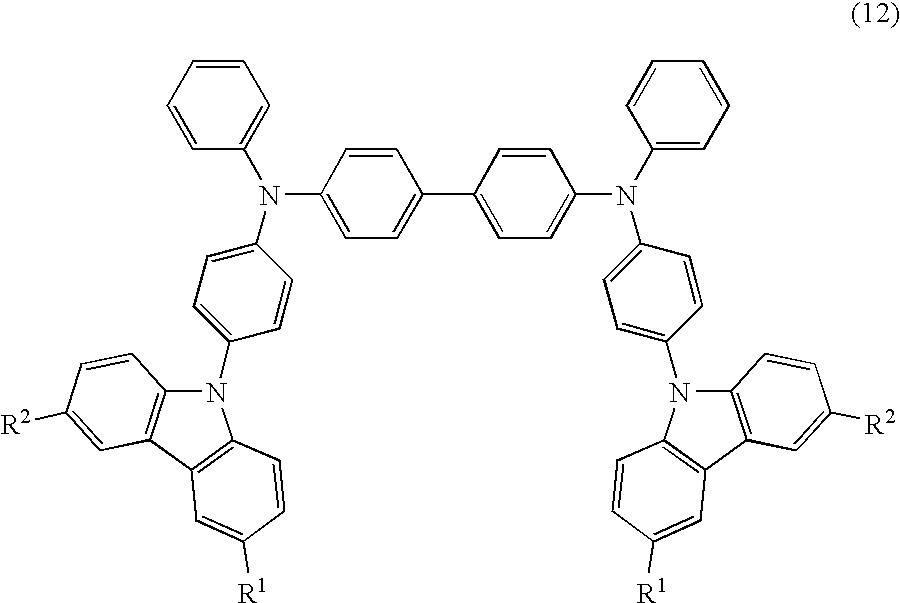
C12=C(C3=C(C=CC([R1])=C3)N1C1=CC=C(N(C3=CC=C(C4=CC=C(N(C5=CC=C(N6C7=C(C8=C6C=CC([R1])=C8)C=C([R2])C=C7)C=C5)C5=CC=CC=C5)C=C4)C=C3)C3=CC=CC=C3)C=C1)C=C([R2])C=C2
